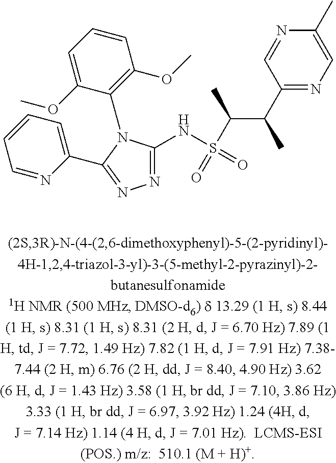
C1=NC(C2=NN=C(NS(=O)(C(C(C)C3=NC=C(C)N=C3)C)=O)N2C2=C(OC)C=CC=C2OC)=CC=C1
